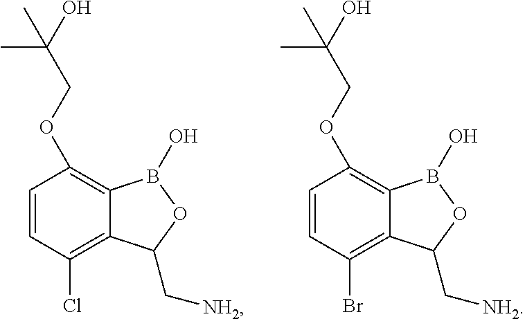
C1=CC(Cl)=C2C(=C1OCC(O)(C)C)B(O)OC2C[NH2].C1=CC(Br)=C2C(=C1OCC(O)(C)C)B(O)OC2C[NH2]
